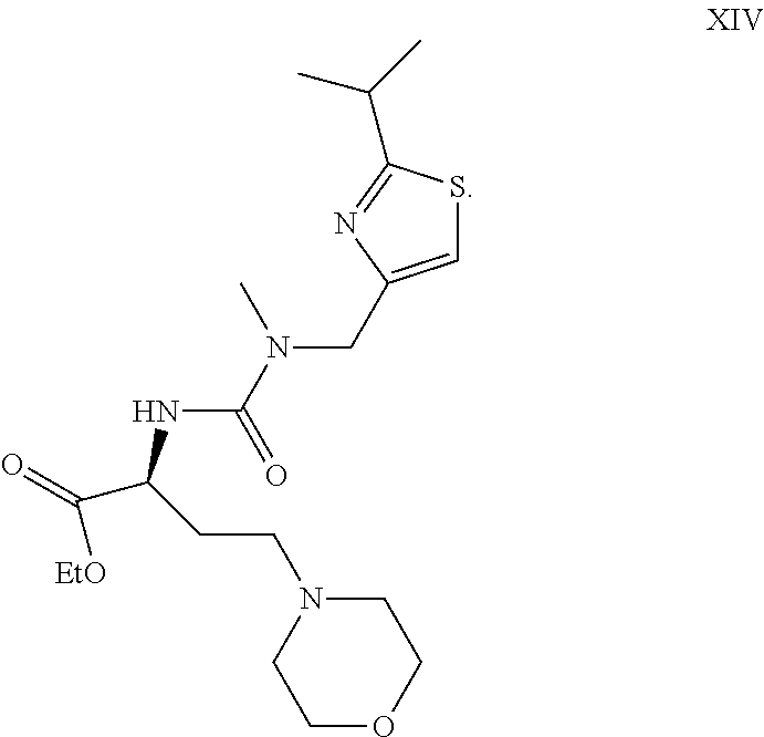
C(=O)([EtO])C(NC(N(CC1=CSC(C(C)C)=N1)C)=O)CCN1CCOCC1
